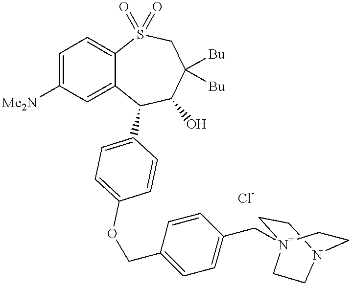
[Me2N]C1=CC=C2C(=C1)C(C1=CC=C(OCC3=CC=C(C[N+]45CCN(CC4)CC5)C=C3)C=C1)C(O)C([Bu])([Bu])CS2(=O)=O
